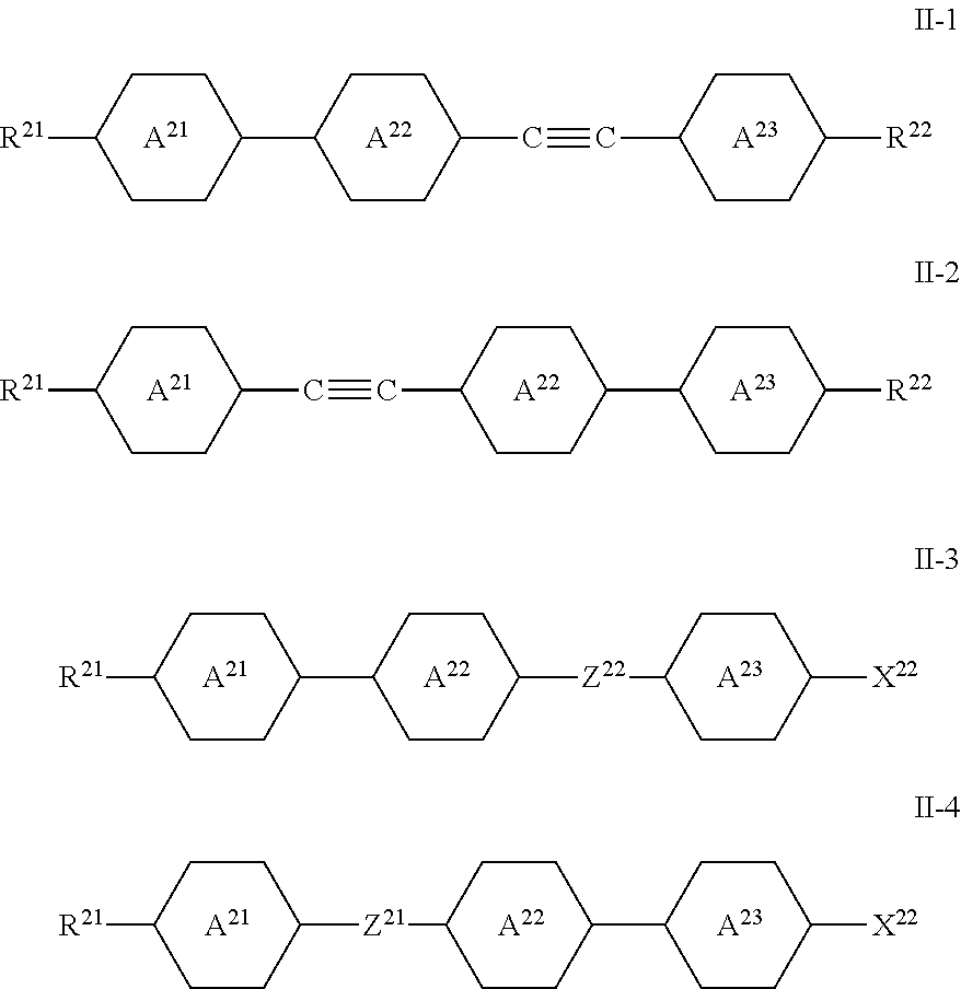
C1(C2CCC(C#CC3CCC([R22])CC3)CC2)CCC([R21])CC1.[A21].[A22].[A23].[A21].[A22].[R21]C1CCC(C#CC2CCC(C3CCC([R22])CC3)CC2)CC1.[A23].[A21].[A22].C1(C2CCC([Z22]C3CCC([X22])CC3)CC2)CCC([R21])CC1.[A23].[A21].[R21]C1CCC([Z21]C2CCC(C3CCC([X22])CC3)CC2)CC1.[A22].[A23]
